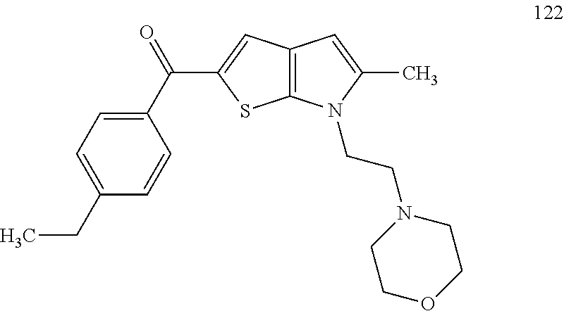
C1(C(=O)C2=CC3=C(S2)N(CCN2CCOCC2)C(C)=C3)=CC=C(CC)C=C1
